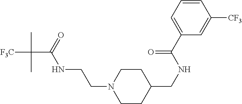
C1CC(CNC(C2=CC=CC([CF3])=C2)=O)CCN1CCNC(C([F3C])(C)C)=O
